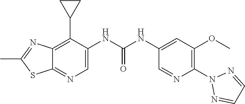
C12=C(C3CC3)C(NC(NC3=CC(OC)=C(N4N=CC=N4)N=C3)=O)=CN=C1SC(C)=N2
